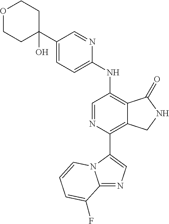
C12=NC=C(C3=C4C(=C(NC5=CC=C(C6(O)CCOCC6)C=N5)C=N3)C(=O)NC4)N1C=CC=C2F
